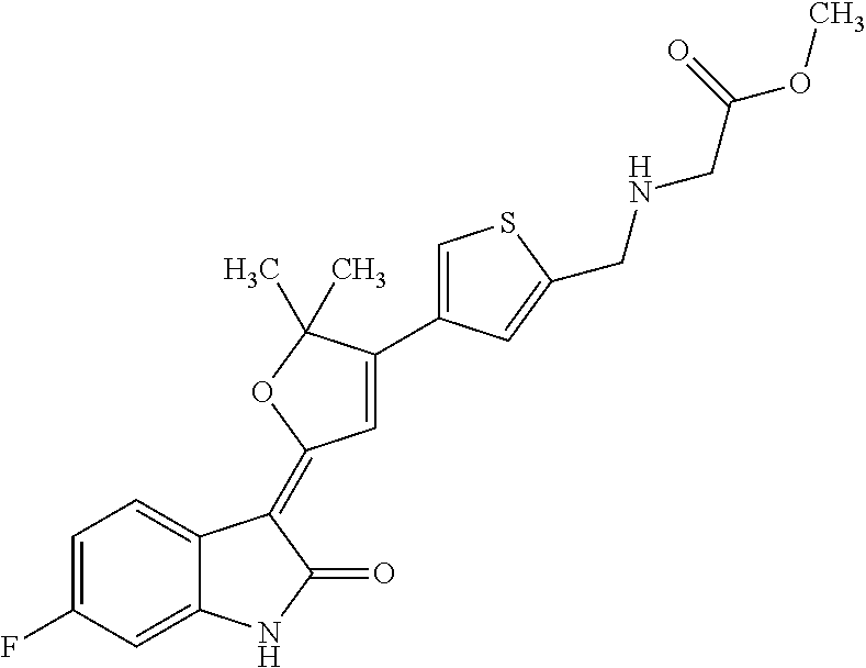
C1=C(F)C=C2C(=C1)C(=C1C=C(C3=CSC(CNCC(=O)OC)=C3)C(C)(C)O1)C(=O)N2
